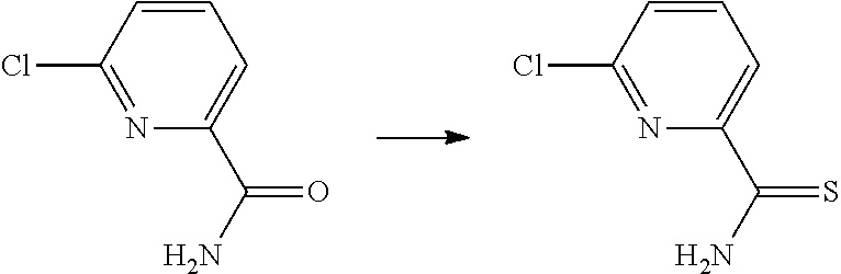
C1=CC(Cl)=NC(C(N)=O)=C1.C1=CC(Cl)=NC(C(N)=S)=C1
